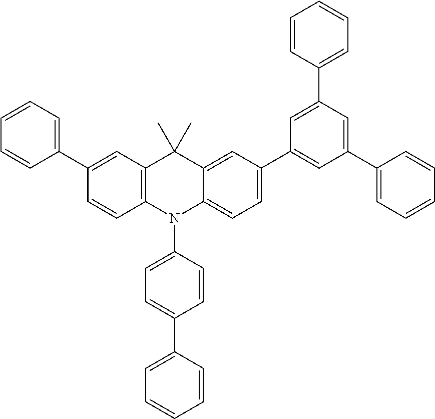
C1(C2=CC=CC=C2)=CC2=C(C=C1)N(C1=CC=C(C3=CC=CC=C3)C=C1)C1=CC=C(C3=CC(C4=CC=CC=C4)=CC(C4=CC=CC=C4)=C3)C=C1C2(C)C
